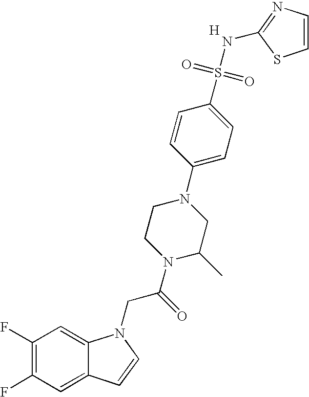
C1(F)=C(F)C=C2C(=C1)N(CC(N1C(C)CN(C3=CC=C(S(=O)(=O)NC4=NC=CS4)C=C3)CC1)=O)C=C2.[H]
